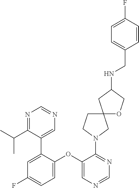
C12(CCN(C3=NC=NC=C3OC3=CC=C(F)C=C3C3=CN=CN=C3C(C)C)C1)OCC(NCC1=CC=C(F)C=C1)C2
